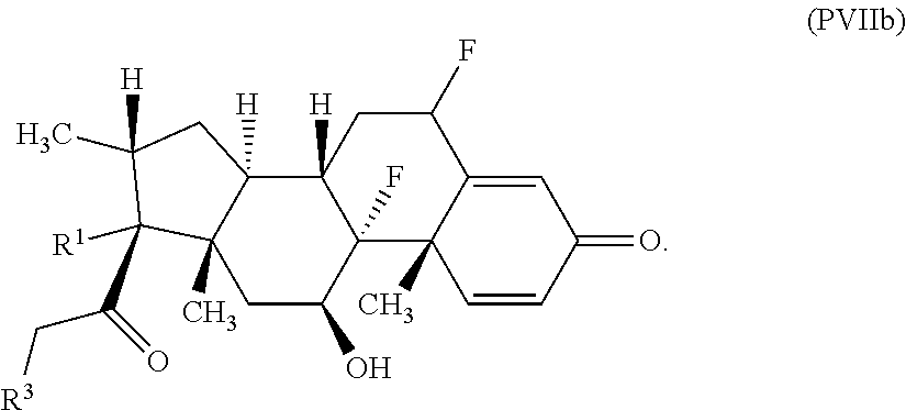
C1C(O)C2(F)C([H])(C3([H])C1(C)C([R1])(C(C[R3])=O)C(C)([H])C3)CC(F)C1=CC(=O)C=CC21C
